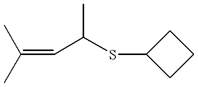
C(=CC(C)SC1CCC1)(C)C
